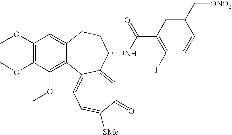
C1(OC)=C(OC)C(OC)=C2C(=C1)CCC(NC(C1=C(I)C=CC(C[ONO2])=C1)=O)C1=CC(=O)C([SMe])=CC=C21
